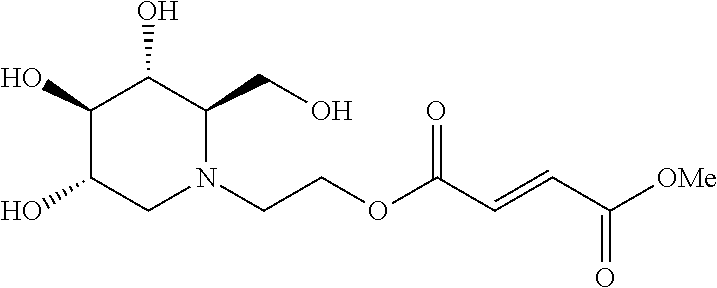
N1(CCOC(C=CC([OMe])=O)=O)CC(O)C(O)C(O)C1CO
